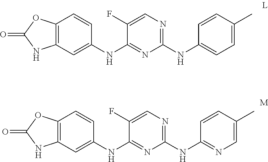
C12=C(C=C(NC3=NC(NC4=CC=C(C)C=C4)=NC=C3F)C=C1)NC(=O)O2.C12=C(C=C(NC3=NC(NC4=NC=C(C)C=C4)=NC=C3F)C=C1)NC(=O)O2
